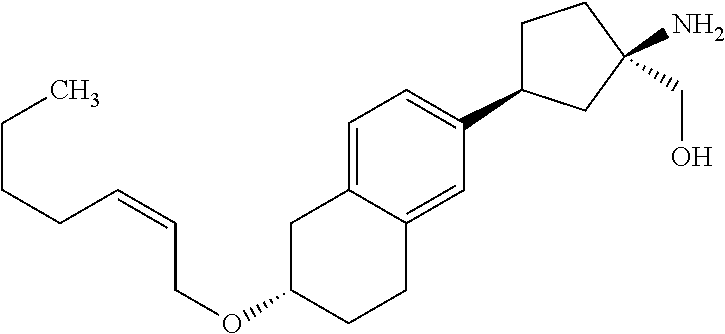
C1=C2C(=CC(C3CCC(CO)(N)C3)=C1)CCC(OCC=CCCCC)C2
